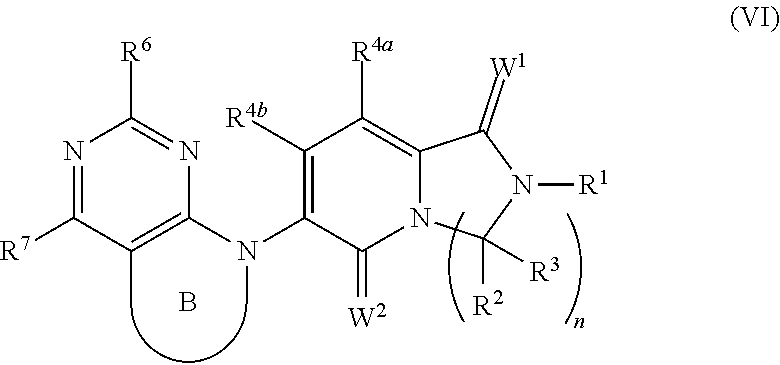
N1=C([R7])C(C)=C(N(C2=C([R4b])C([R4a])=C3N(C2=[W2])C([R2])([R3])N([R1])C3=[W1])C)N=C1[R6].B
